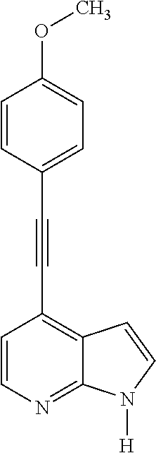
C1=CN=C2C(=C1C#CC1=CC=C(OC)C=C1)C=CN2[H]
